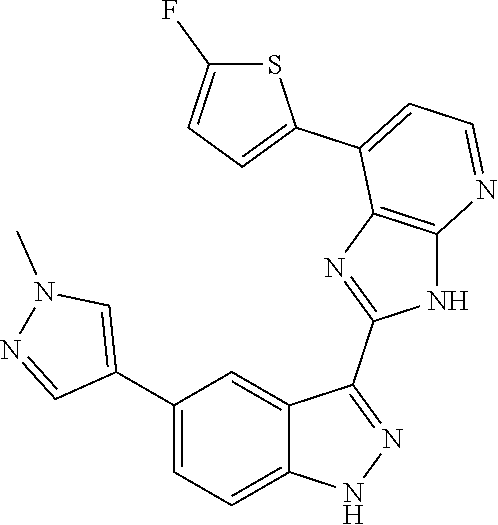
C1(C2=CC=C3C(=C2)C(C2=NC4=C(N2)N=CC=C4C2=CC=C(F)S2)=NN3)=CN(C)N=C1
